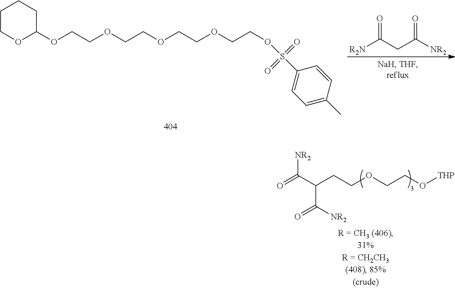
O(CCOCCOCCOCCOS(C1=CC=C(C)C=C1)(=O)=O)C1CCCCO1.O=C(CC([NR2])=O)[R2N].[NR2]C(C(C(=O)[NR2])CCOCCO[THP])=O
